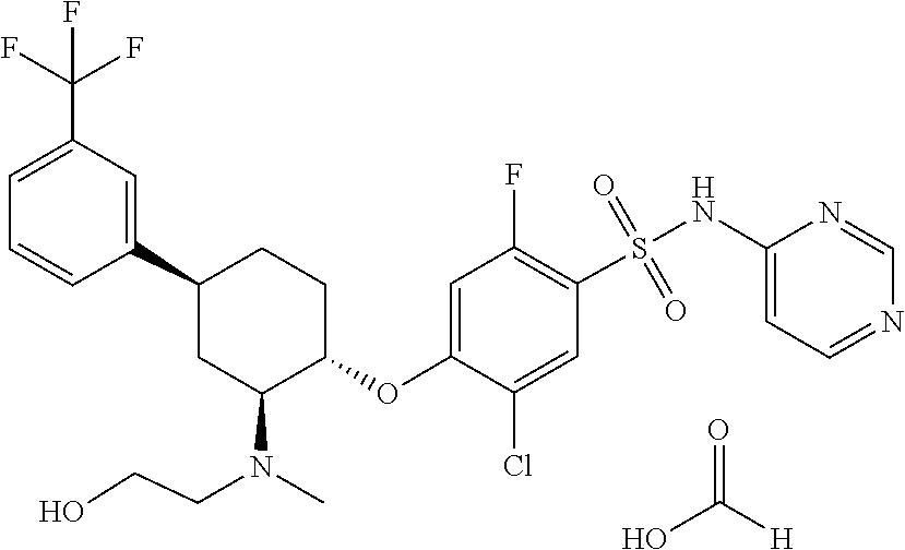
S(=O)(=O)(C1=C(F)C=C(OC2CCC(C3=CC(C(F)(F)F)=CC=C3)CC2N(CCO)C)C(Cl)=C1)NC1=CC=NC=N1.O=C(O)[H]
